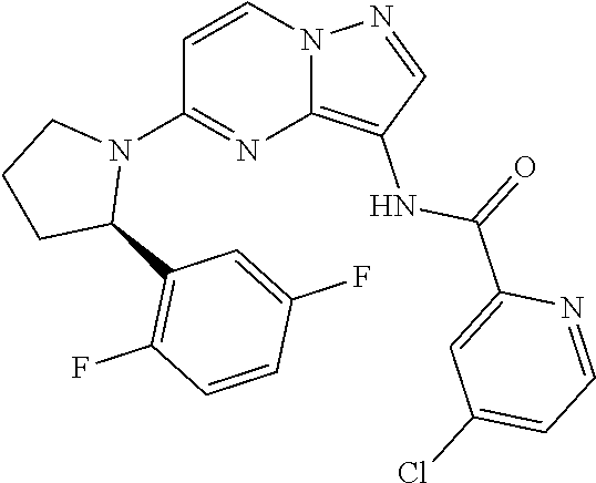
C1=CC(F)=CC(C2CCCN2C2=NC3=C(NC(C4=CC(Cl)=CC=N4)=O)C=NN3C=C2)=C1F
